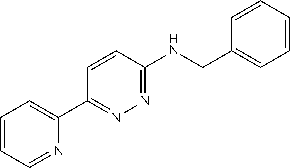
C1=CC=NC(C2=NN=C(NCC3=CC=CC=C3)C=C2)=C1
